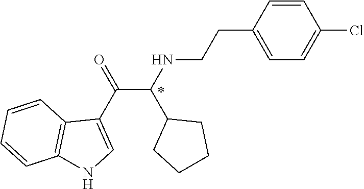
C1=CC(CCNC(C(C2=CNC3=C2C=CC=C3)=O)C2CCCC2)=CC=C1Cl
